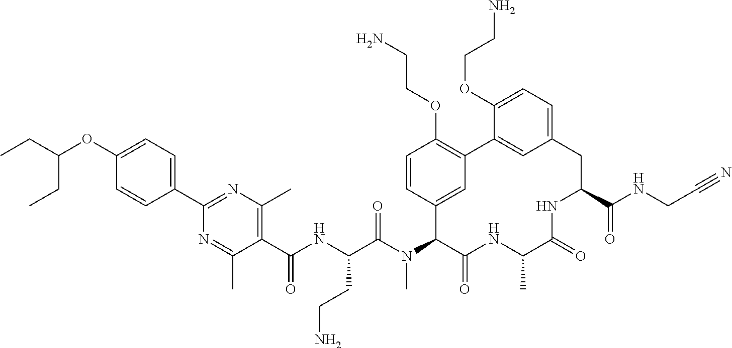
C(CC)(OC1=CC=C(C2=NC(C)=C(C(NC(C(N(C3C4=CC(=C(OCCN)C=C4)C4=CC(=CC=C4OCCN)CC(C(NCC#N)=O)NC(=O)C(C)NC3=O)C)=O)CCN)=O)C(C)=N2)C=C1)CC
